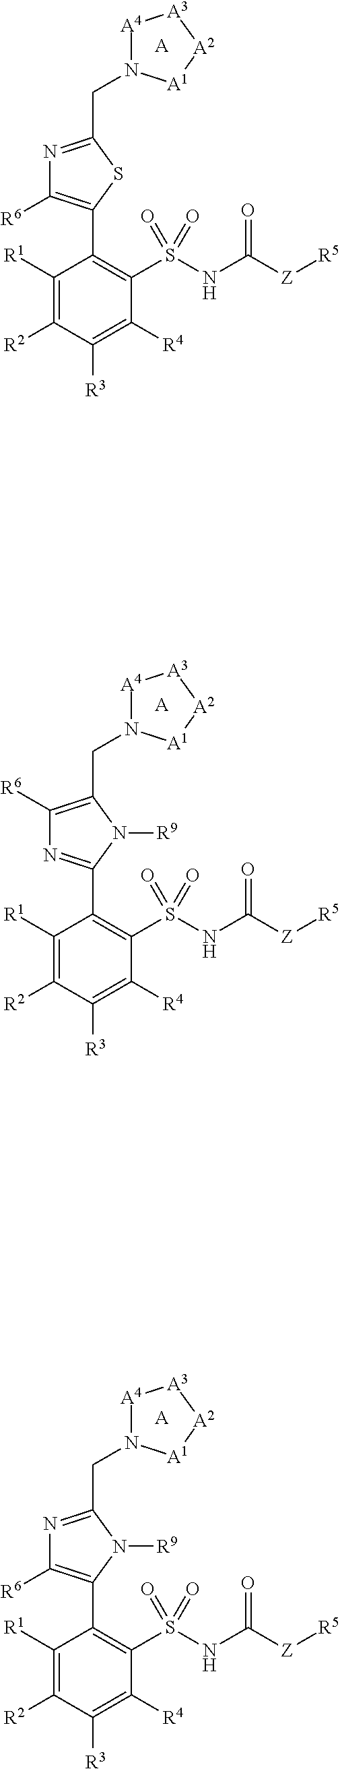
C1(C2=C([R6])N=C(CN3[A4][A3][A2][A1]3)S2)=C(S(NC([Z][R5])=O)(=O)=O)C([R4])=C([R3])C([R2])=C1[R1].[A].C1(C2=NC([R6])=C(CN3[A4][A3][A2][A1]3)N2[R9])=C(S(NC([Z][R5])=O)(=O)=O)C([R4])=C([R3])C([R2])=C1[R1].[A].C1(C2=C([R6])N=C(CN3[A4][A3][A2][A1]3)N2[R9])=C(S(NC([Z][R5])=O)(=O)=O)C([R4])=C([R3])C([R2])=C1[R1].[A]
